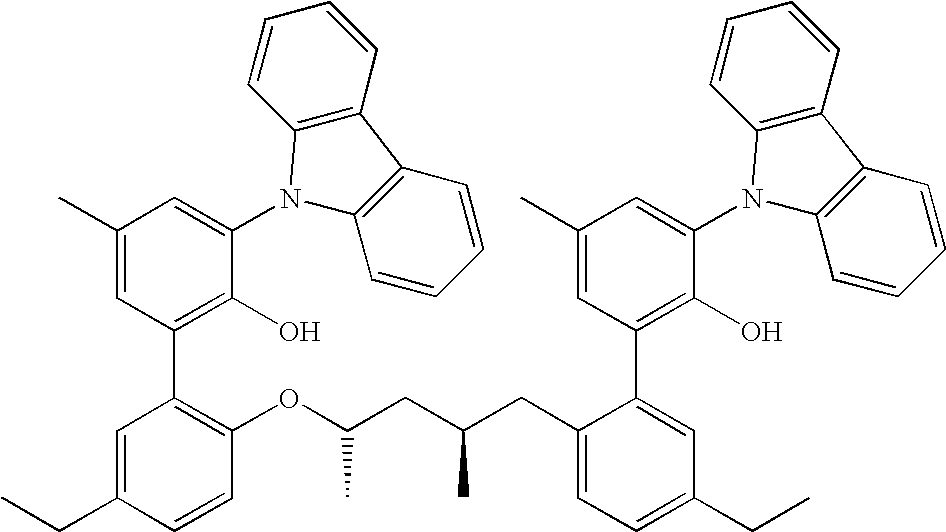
C1(C)=CC(C2=C(OC(CC(CC3=CC=C(CC)C=C3C3=C(O)C(N4C5=C(C6=C4C=CC=C6)C=CC=C5)=CC(C)=C3)C)C)C=CC(CC)=C2)=C(O)C(N2C3=C(C4=C2C=CC=C4)C=CC=C3)=C1
